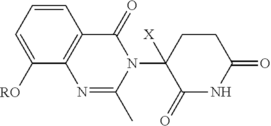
C1=CC=C([RO])C2=C1C(=O)N(C1([X])C(=O)NC(=O)CC1)C(C)=N2
